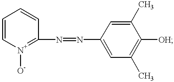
N(C1=CC(C)=C([OH])C(C)=C1)=NC1=[N+]([O-])C=CC=C1
